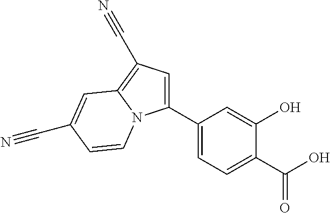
C1(C2=CC=C(C(O)=O)C(O)=C2)=CC(C#N)=C2N1C=CC(C#N)=C2
